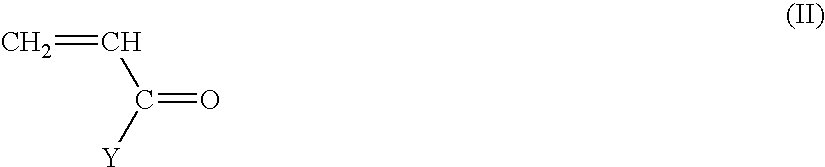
C=CC(=O)[Y]
